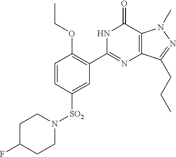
C1=CC([SO2]N2CCC(F)CC2)=CC(C2=NC3=C(C(=O)N2)N(C)N=C3CCC)=C1OCC
